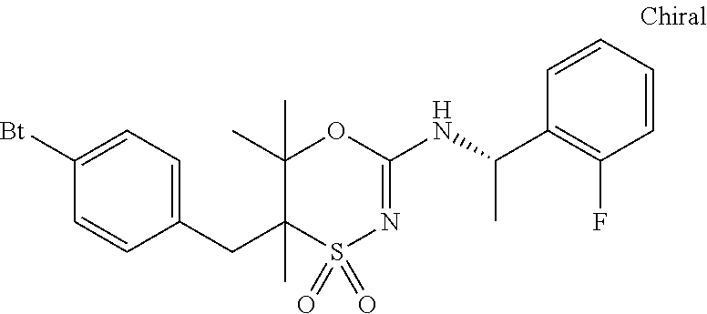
C1(CC2(C)S(=O)(=O)N=C(NC(C3=C(F)C=CC=C3)C)OC2(C)C)=CC=C([Bt])C=C1
